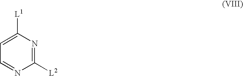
C1([L1])=CC=NC([L2])=N1
